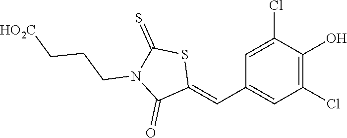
C1(Cl)=C(O)C(Cl)=CC(C=C2SC(=S)N(CCC[HO2C])C2=O)=C1
